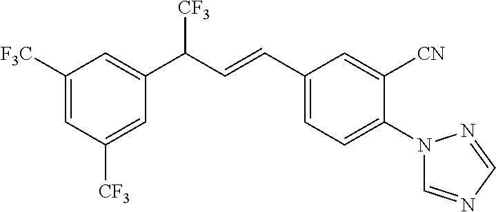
C1(C(C=CC2=CC=C(N3C=NC=N3)C([CN])=C2)[CF3])=CC([F3C])=CC([CF3])=C1
